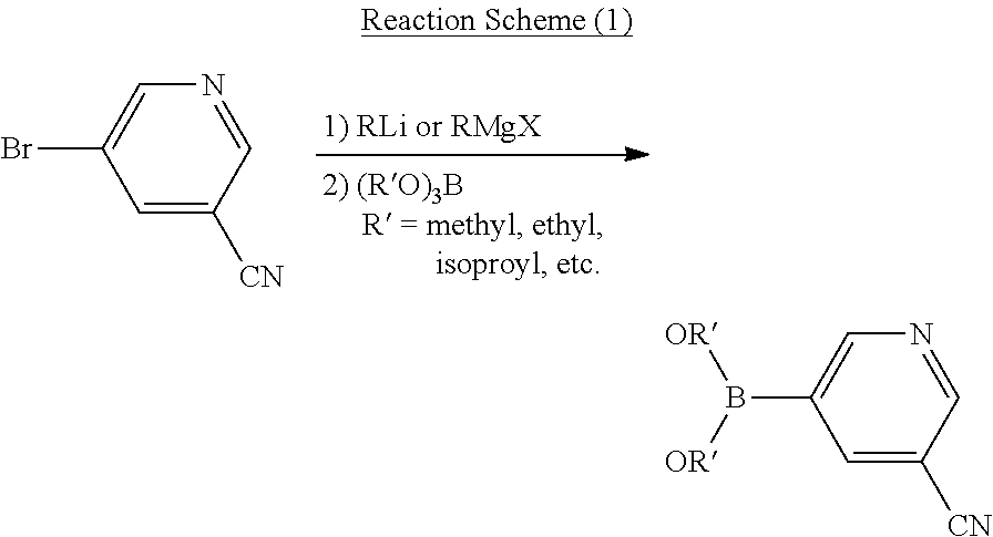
C1=NC=C(Br)C=C1[CN].C1=NC=C(B([OR])[OR])C=C1[CN]
